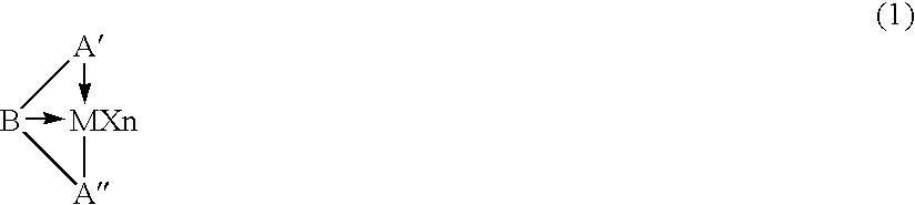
B12->[MXn](-[A]1)[A]2
